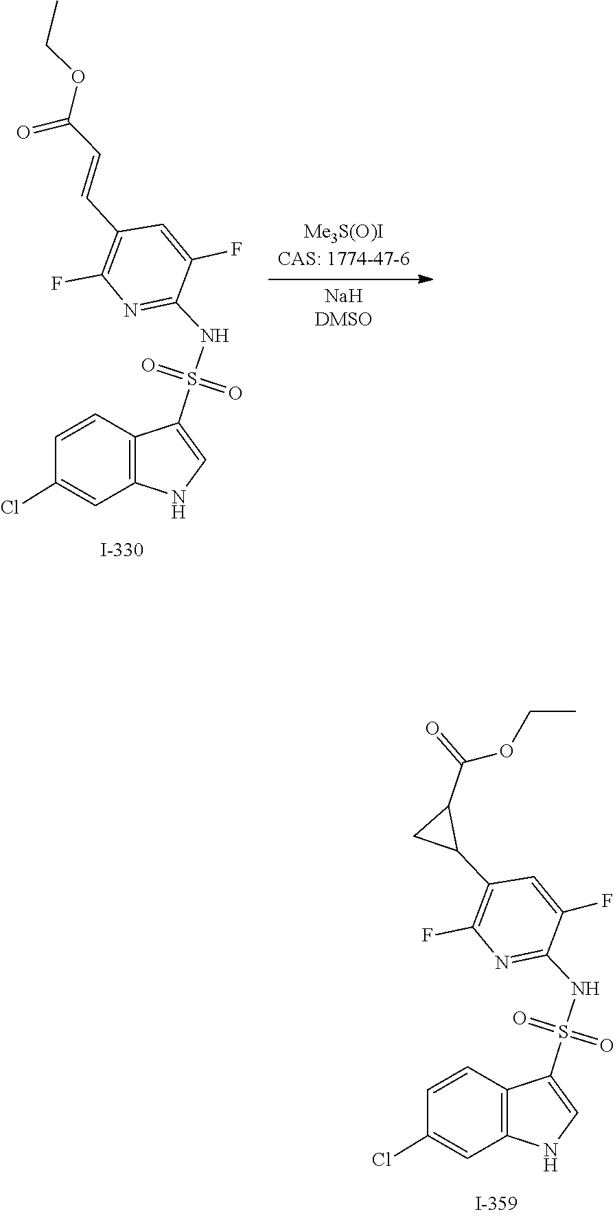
O(CC)C(C=CC1=C(F)N=C(NS(=O)(C2=CNC3=C2C=CC(Cl)=C3)=O)C(F)=C1)=O.S(=O)(NC1=NC(F)=C(C2CC2C(=O)OCC)C=C1F)(=O)C1=CNC2=C1C=CC(Cl)=C2
